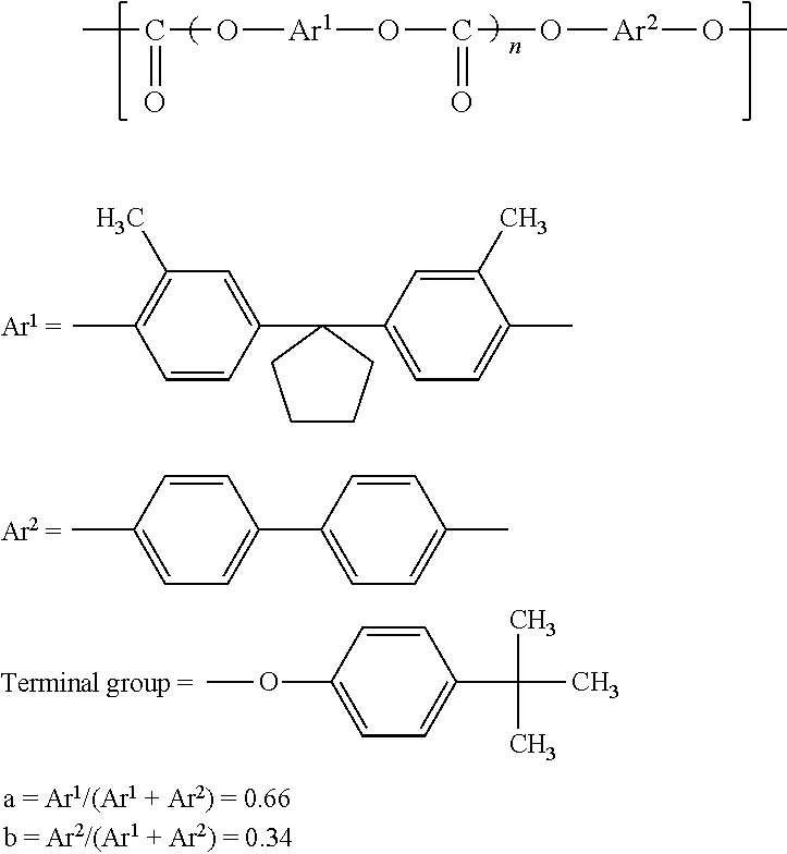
CC(O[Ar1]OC(O[Ar2]OC)=O)=O.C1=CC(C)=CC=C1C1=CC=C(C)C=C1.C1=CC(OC)=CC=C1C(C)(C)C.C1=CC(C2(C3=CC=C(C)C(C)=C3)CCCC2)=CC(C)=C1C
